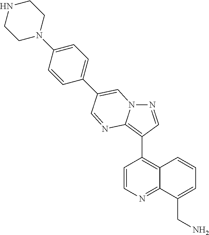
C1=CN=C2C(=C1C1=C3N(N=C1)C=C(C1=CC=C(N4CCNCC4)C=C1)C=N3)C=CC=C2CN
